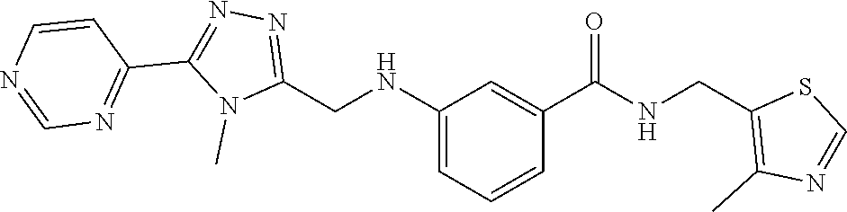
N1=C(CNC2=CC=CC(C(=O)NCC3=C(C)N=CS3)=C2)N(C)C(C2=NC=NC=C2)=N1
